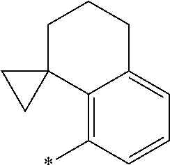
C12=C(*)C=CC=C1CCCC21CC1
